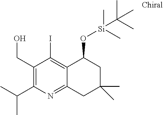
C(C1=C(C(C)C)N=C2C(=C1I)C(O[Si](C)(C)C(C)(C)C)CC(C)(C)C2)O
